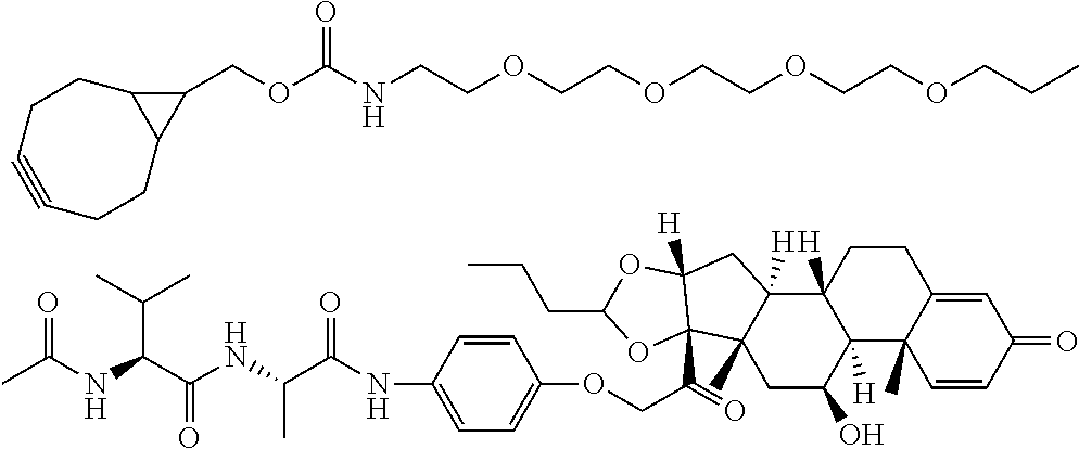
N(CCOCCOCCOCCOCCC)C(OCC1C2C1CCC#CCC2)=O.C1=CC(NC(C(NC(C(NC(C)=O)C(C)C)=O)C)=O)=CC=C1OCC(C12C3(C)C([H])(C4([H])CCC5=CC(=O)C=CC5(C)C4([H])C(O)C3)CC1([H])OC(CCC)O2)=O
